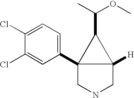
C12(C3=CC=C(Cl)C(Cl)=C3)CNCC1([H])C2C(C)OC
